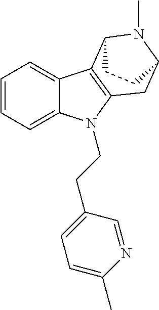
C1=CC=C2C(=C1)C1=C(CC3N(C)C1CC3)N2CCC1=CC=C(C)N=C1
